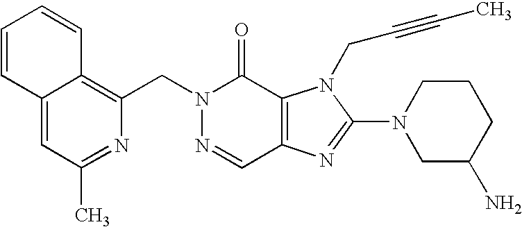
C(N1N=CC2=C(C1=O)N(CC#CC)C(N1CC(N)CCC1)=N2)C1=C2C(=CC(C)=N1)C=CC=C2
